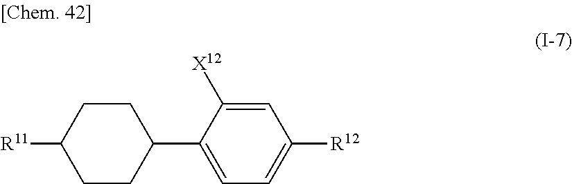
C1CC(C2=CC=C([R12])C=C2[X12])CCC1[R11]
